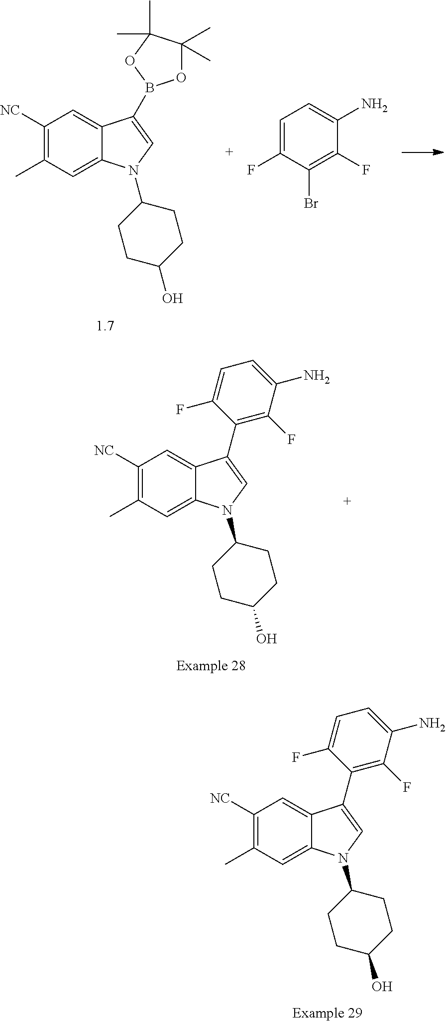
C1=C(F)C(Br)=C(F)C(N)=C1.C1([NC])=C(C)C=C2C(=C1)C(B1OC(C)(C)C(C)(C)O1)=CN2C1CCC(O)CC1.C1([NC])=C(C)C=C2C(=C1)C(C1=C(F)C(N)=CC=C1F)=CN2C1CCC(O)CC1.C1([NC])=C(C)C=C2C(=C1)C(C1=C(F)C(N)=CC=C1F)=CN2C1CCC(O)CC1
